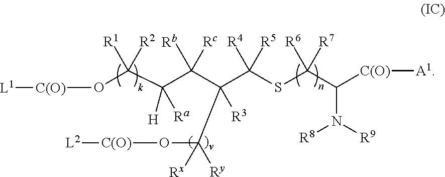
C(C(C(C(SC([R6])([R7])C([C(O)][A1])N([R8])[R9])([R4])[R5])(C(O[C(O)][L2])([Rx])[Ry])[R3])([Rb])[Rc])(C(O[C(O)][L1])([R1])[R2])([Ra])[H]
